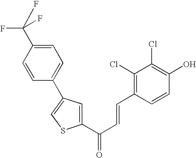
C1(C(C=CC2=C(Cl)C(Cl)=C(O)C=C2)=O)=CC(C2=CC=C(C(F)(F)F)C=C2)=CS1
